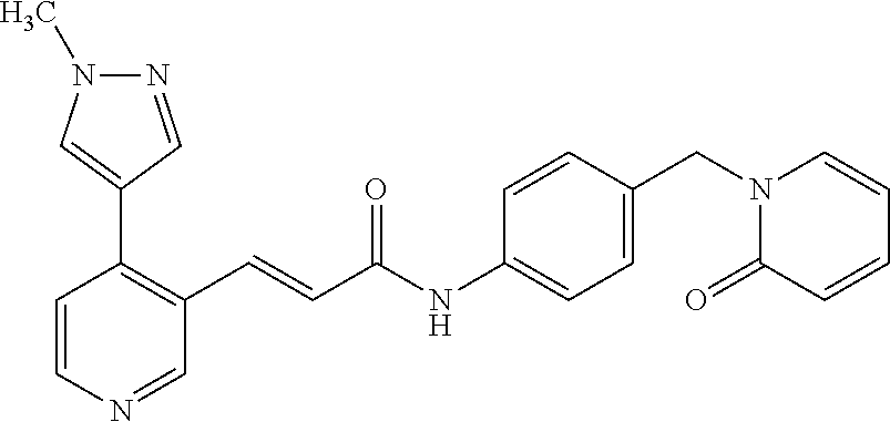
N1=CC(C2=C(C=CC(NC3=CC=C(CN4C(=O)C=CC=C4)C=C3)=O)C=NC=C2)=CN1C
